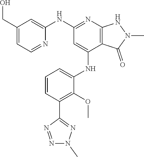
C12=C(N=C(NC3=CC(CO)=CC=N3)C=C1NC1=CC=CC(C3=NN(C)N=N3)=C1OC)NN(C)C2=O
